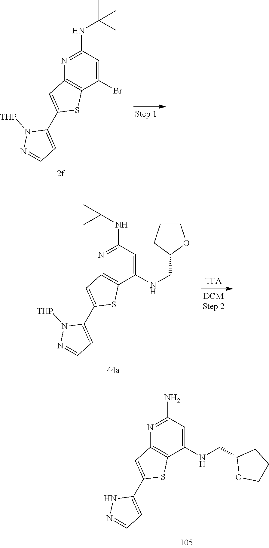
C1(Br)=CC(NC(C)(C)C)=NC2=C1SC(C1=CC=NN1[THP])=C2.C1(NCC2OCCC2)=CC(N)=NC2=C1SC(C1=CC=NN1)=C2.C1(NCC2OCCC2)=CC(NC(C)(C)C)=NC2=C1SC(C1=CC=NN1[THP])=C2
